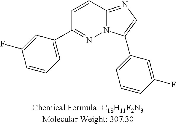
C1=CC(F)=CC(C2=CN=C3N2N=C(C2=CC=CC(F)=C2)C=C3)=C1
